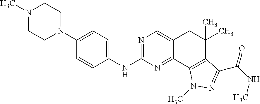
N1=C(NC2=CC=C(N3CCN(C)CC3)C=C2)N=C2C(=C1)CC(C)(C)C1=C2N(C)N=C1C(NC)=O
